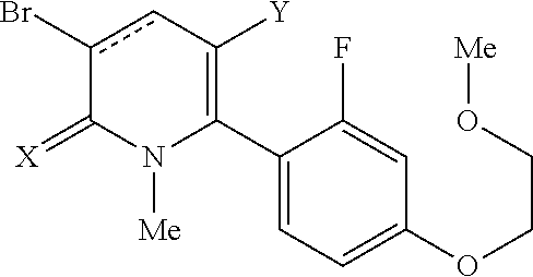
C1(C2=C([Y])cc(Br)C(=[X])N2[Me])=CC=C(OCCO[Me])C=C1F
